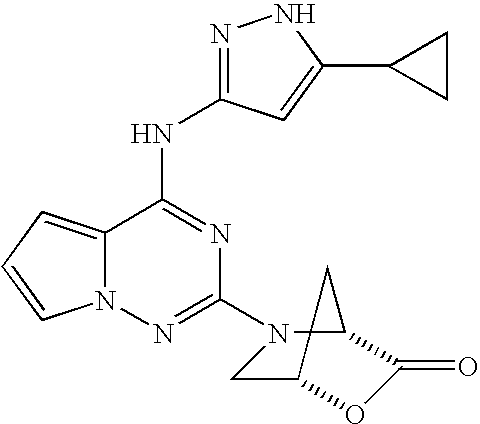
N1=C(NC2=NC(N3CC4OC(=O)C3C4)=NN3C2=CC=C3)C=C(C2CC2)N1
